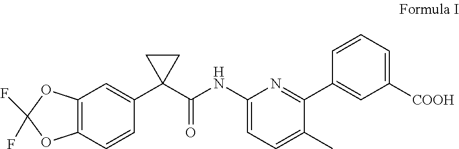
C12=C(C=CC(C3(C(NC4=CC=C(C)C(C5=CC([COOH])=CC=C5)=N4)=O)CC3)=C1)OC(F)(F)O2
